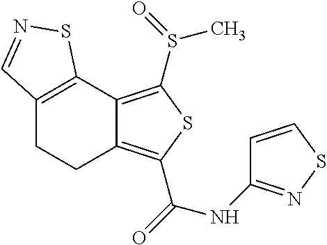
C12=C(C3=C(S(C)=O)SC(C(=O)NC4=NSC=C4)=C3CC1)SN=C2
